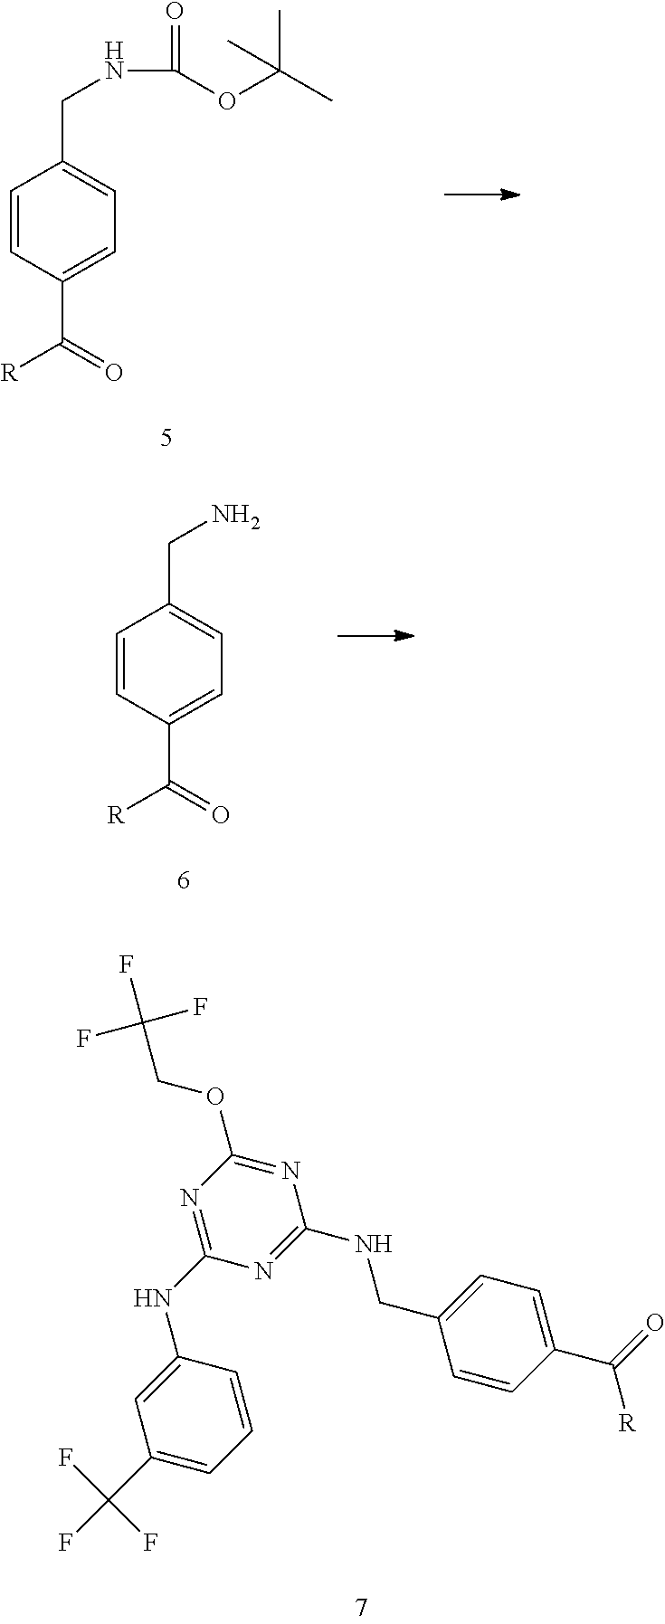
C1=CC(C(=O)[R])=CC=C1CNC(=O)OC(C)(C)C.C1=CC(C(=O)[R])=CC=C1CN.C(COC1=NC(NCC2=CC=C(C([R])=O)C=C2)=NC(NC2=CC(C(F)(F)F)=CC=C2)=N1)(F)(F)F
